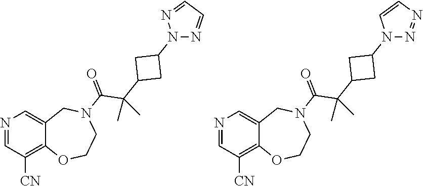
N1=CC([CN])=C2C(=C1)CN(C(=O)C(C1CC(N3N=CC=N3)C1)(C)C)CCO2.N1=CC([CN])=C2C(=C1)CN(C(=O)C(C1CC(N3N=NC=C3)C1)(C)C)CCO2
